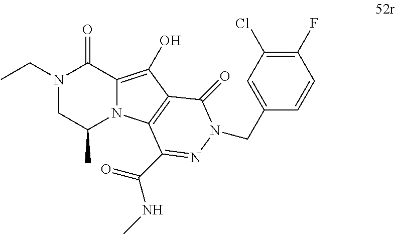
N1(CC)CC(C)N2C(=C(O)C3=C2C(C(=O)NC)=NN(CC2=CC(Cl)=C(F)C=C2)C3=O)C1=O
